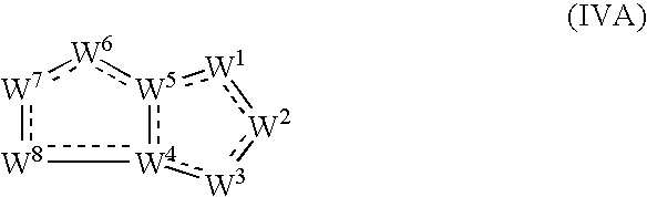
[W4]12:[W5](:[W6]:[W7]:[W8]:1):[W1]:[W2]:[W3]:2
